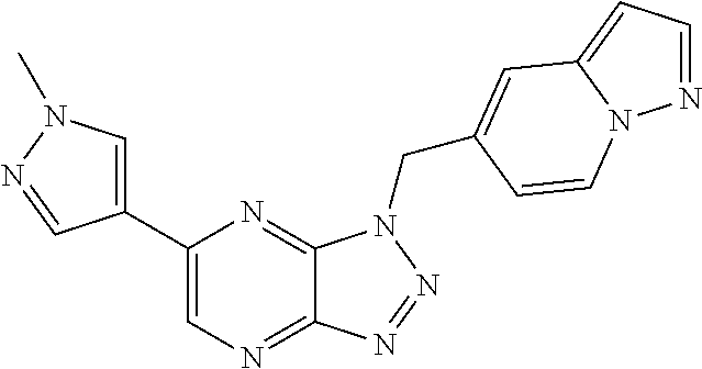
C1=C(C2=CN=C3C(=N2)N(CC2=CC4=CC=NN4C=C2)N=N3)C=NN1C
